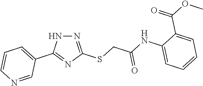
N1=C(SCC(NC2=CC=CC=C2C(OC)=O)=O)N=C(C2=CC=CN=C2)N1
